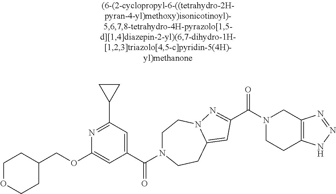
C1OCCC(COC2=CC(C(=O)N3CCN4C(=CC(C(=O)N5CCC6=C(C5)N=NN6)=N4)CC3)=CC(C3CC3)=N2)C1
